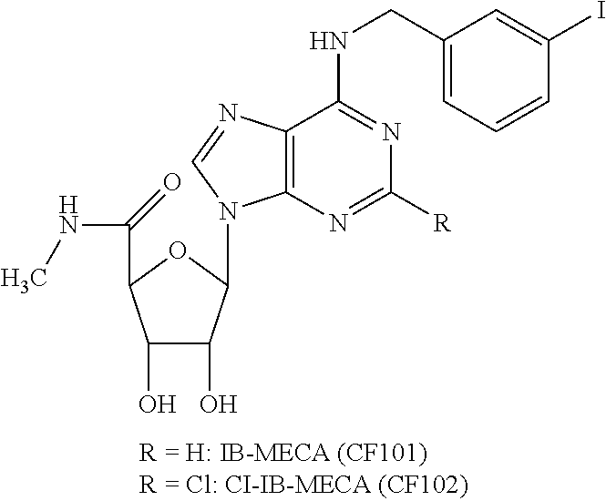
C1(O)C(O)C(N2C3=C(C(NCC4=CC=CC(I)=C4)=NC([R])=N3)N=C2)OC1C(NC)=O
